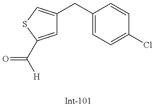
C1=C(C([H])=O)SC=C1CC1=CC=C(Cl)C=C1
